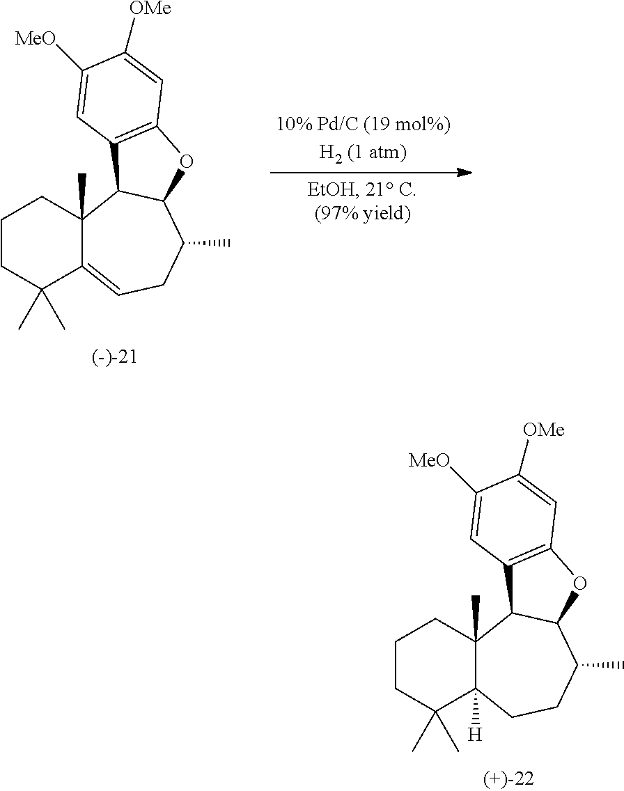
C1CC(C)(C)C2=CCC(C)C3C(C2(C)C1)C1=C(O3)C=C([OMe])C([MeO])=C1.C1CC(C)(C)C2([H])C(C)(C1)C1C(C(C)CC2)OC2=C1C=C([MeO])C([OMe])=C2
